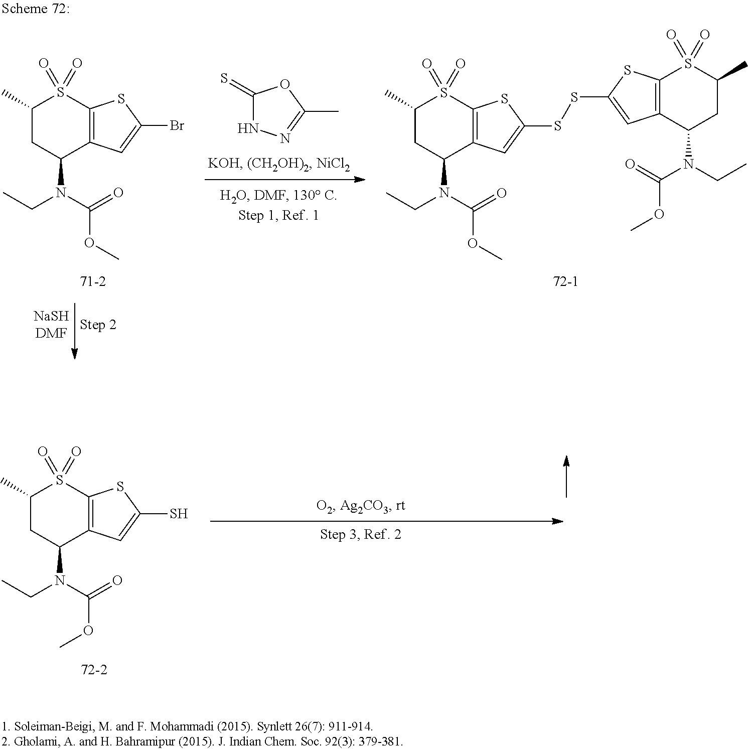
C1(C)CC(N(CC)C(OC)=O)C2=C(S1(=O)=O)SC(SSC1=CC3=C(S(=O)(=O)C(C)CC3N(CC)C(OC)=O)S1)=C2.C1(=S)NN=C(C)O1.C1(C)CC(N(CC)C(OC)=O)C2=C(S1(=O)=O)SC(Br)=C2.C1(C)CC(N(CC)C(OC)=O)C2=C(S1(=O)=O)SC(S)=C2
